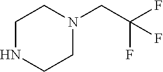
C1CN(CC(F)(F)F)CCN1
